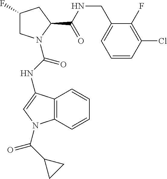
C1(F)CN(C(NC2=CN(C(C3CC3)=O)C3=C2C=CC=C3)=O)C(C(NCC2=CC=CC(Cl)=C2F)=O)C1
